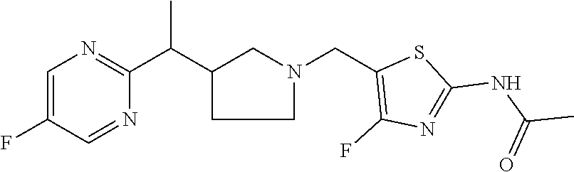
C1(F)=CN=C(C(C2CCN(CC3=C(F)N=C(NC(C)=O)S3)C2)C)N=C1
